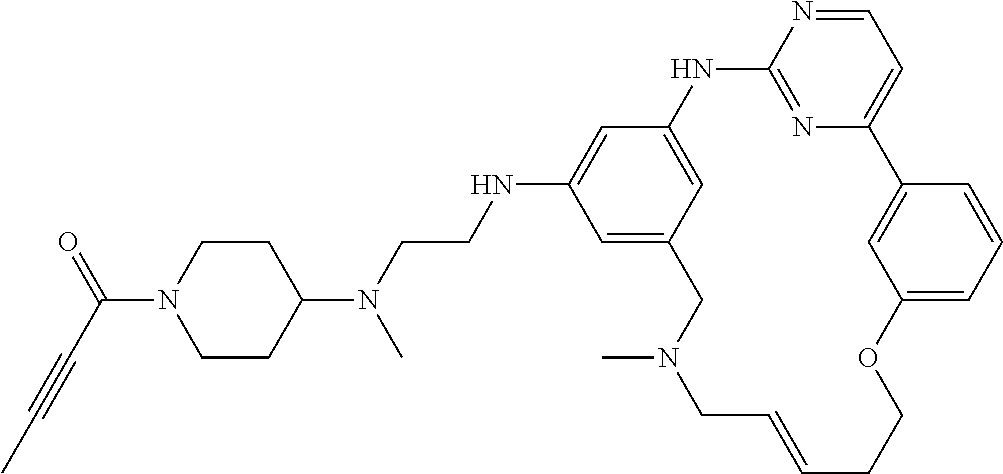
C1=NC2=NC(=C1)C1=CC(=CC=C1)OCCC=CCN(C)CC1=CC(NCCN(C3CCN(C(=O)C#CC)CC3)C)=CC(=C1)N2
